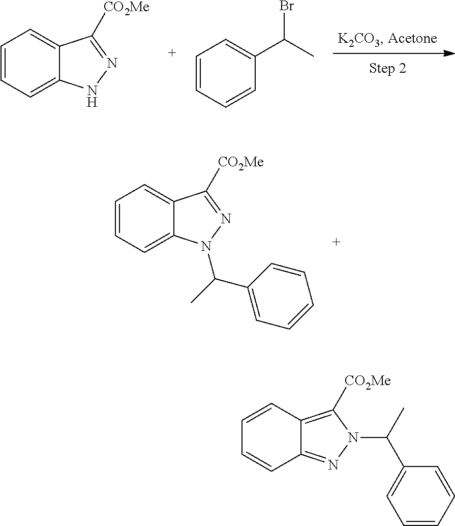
C1=CC=C2C(=C1)C([CO2Me])=NN2.C1=CC=CC(C(C)Br)=C1.C1=CC=C2C(=C1)C([CO2Me])=NN2C(C)C1=CC=CC=C1.C12=NN(C(C)C3=CC=CC=C3)C([CO2Me])=C1C=CC=C2
